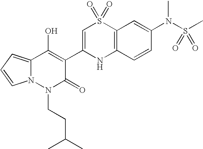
C12=CC=CN1N(CCC(C)C)C(=O)C(C1=CS(=O)(=O)C3=C(N1)C=CC(N(S(C)(=O)=O)C)=C3)=C2O
